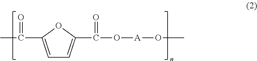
C1=C(C(C)=O)OC(C(O[A]OC)=O)=C1
